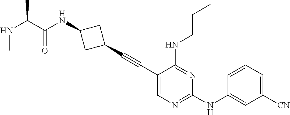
C1(C#CC2CC(NC(C(NC)C)=O)C2)=CN=C(NC2=CC([CN])=CC=C2)N=C1NCCC
